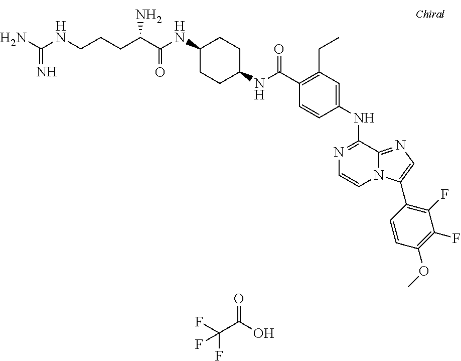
C1(CC)=C(C(NC2CCC(NC(C(CCCNC(N)=N)N)=O)CC2)=O)C=CC(NC2=NC=CN3C2=NC=C3C2=C(F)C(F)=C(OC)C=C2)=C1.O=C(O)C(F)(F)F
